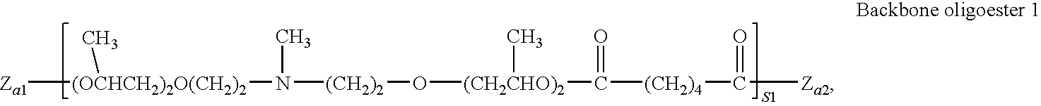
[Za1][(OCHCH2)2O(CH2)2](C)N([(CH2)2]O[(CH2CHO)2](C(=O)[(CH2)4]C([Za2])=O)C)C.[S1]
